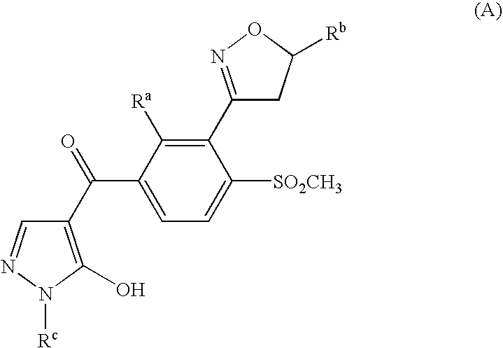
C1(C(C2=CC=C([SO2CH3])C(C3=NOC([Rb])C3)=C2[Ra])=O)=C(O)N([Rc])N=C1
